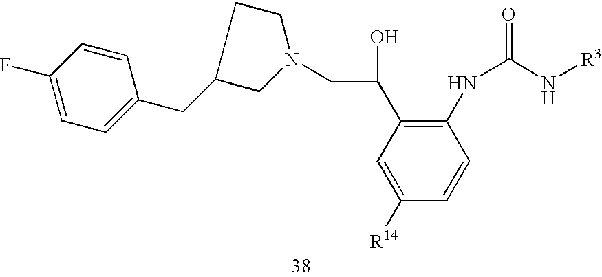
C1(CC2=CC=C(F)C=C2)CN(CC(C2=C(NC(N[R3])=O)C=CC([R14])=C2)O)CC1
